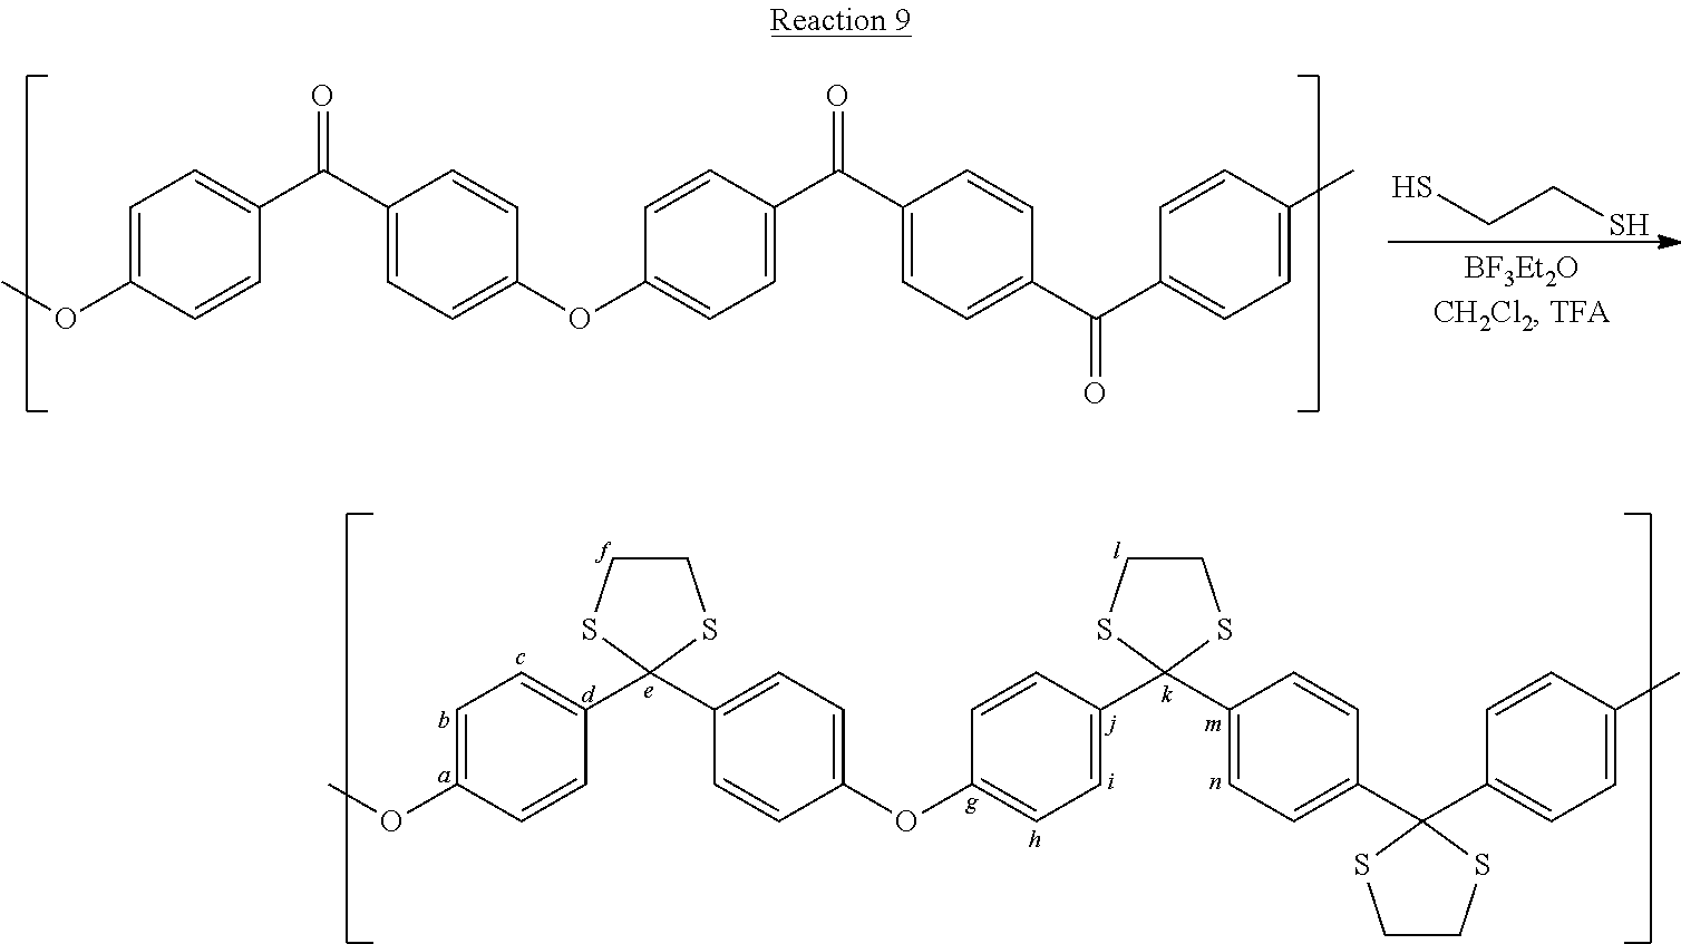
SCCS.C1=C(OC)C=CC(C(C2=CC=C(OC3=CC=C(C(C4=CC=C(C(C5=CC=C(C)C=C5)=O)C=C4)=O)C=C3)C=C2)=O)=C1.C1=C(OC)C=CC(C2(C3=CC=C(OC4=CC=C(C5(C6=CC=C(C7(C8=CC=C(C)C=C8)SCCS7)C=C6)SCCS5)C=C4)C=C3)SCCS2)=C1
